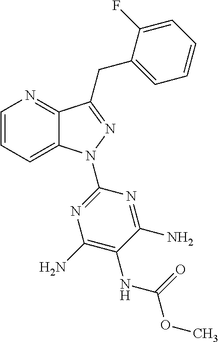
C1=CC=C2C(=N1)C(CC1=CC=CC=C1F)=NN2C1=NC(N)=C(NC(OC)=O)C(N)=N1
